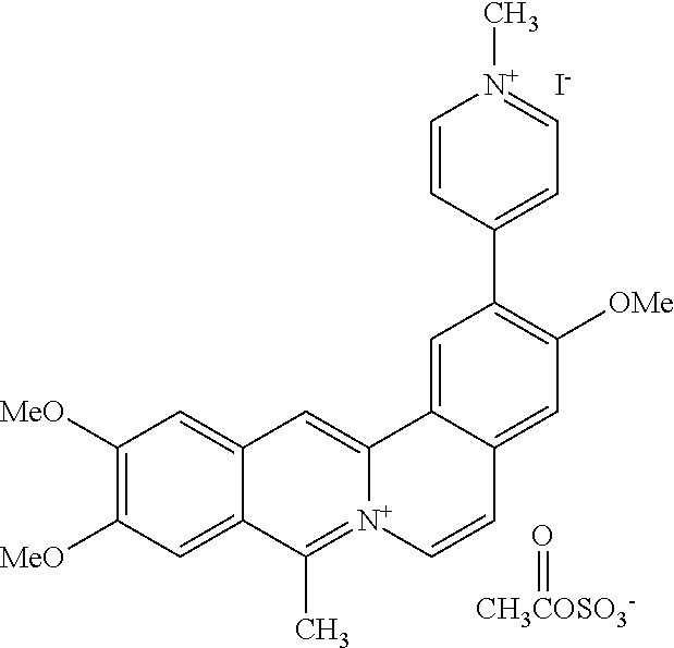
C1([MeO])=C([MeO])C=C2C(=C1)C=C1[N+](=C2C)C=CC2=CC([OMe])=C(C3=CC=[N+](C)C=C3)C=C12.[CH3COSO3-]=O.[I-]
